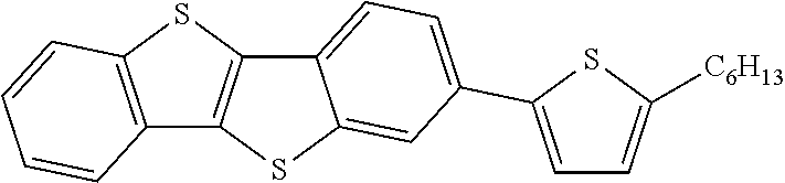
C12=C(SC3=C1SC1=CC(C4=CC=C([C6H13])S4)=CC=C31)C=CC=C2
